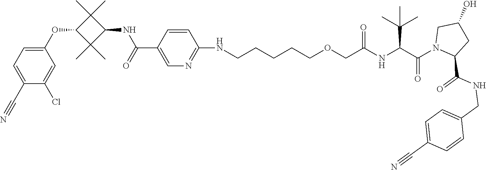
C1(NCCCCCOCC(NC(C(N2CC(O)CC2C(NCC2=CC=C(C#N)C=C2)=O)=O)C(C)(C)C)=O)=NC=C(C(NC2C(C)(C)C(OC3=CC=C(C#N)C(Cl)=C3)C2(C)C)=O)C=C1
